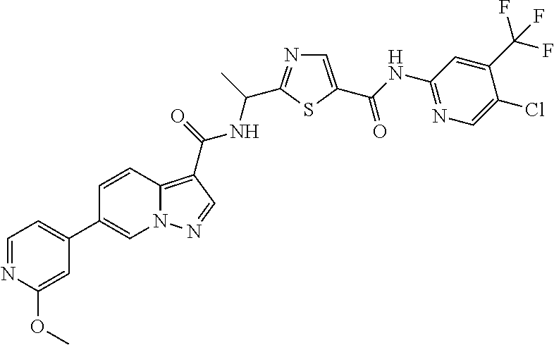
N1=CC=C(C2=CN3C(=C(C(=O)NC(C4=NC=C(C(NC5=NC=C(Cl)C(C(F)(F)F)=C5)=O)S4)C)C=N3)C=C2)C=C1OC
